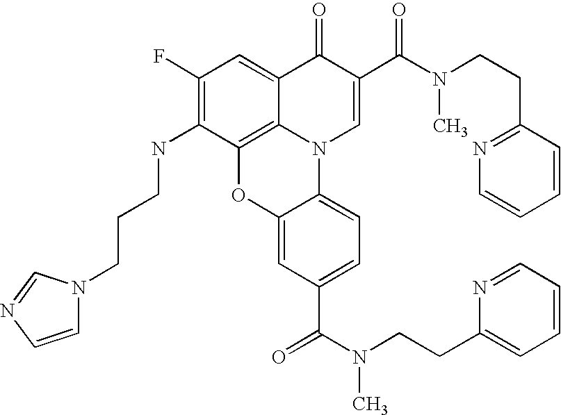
C1(F)=C(NCCCN2C=CN=C2)C2=C3C(=C1)C(=O)C(C(N(C)CCC1=NC=CC=C1)=O)=CN3C1=CC=C(C(=O)N(CCC3=CC=CC=N3)C)C=C1O2
